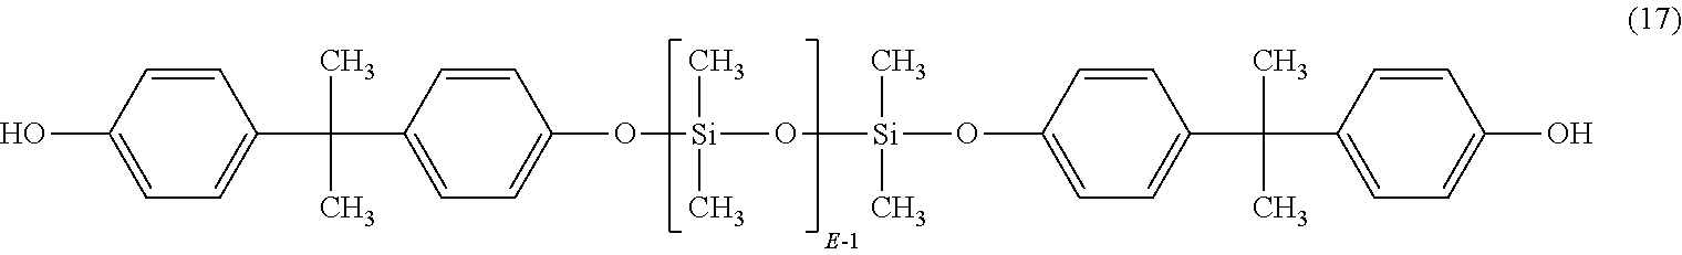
C1=CC(O)=CC=C1C(C)(C)C1=CC=C(O[Si](C)(C)O[Si](C)(C)OC2=CC=C(C(C)(C)C3=CC=C(O)C=C3)C=C2)C=C1
